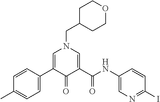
C1C(CN2C=C(C3=CC=C(C)C=C3)C(=O)C(C(NC3=CN=C(I)C=C3)=O)=C2)CCOC1
